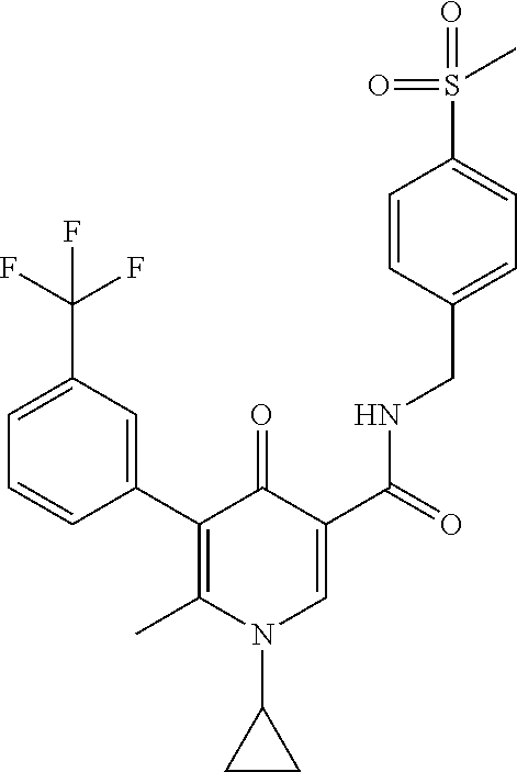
C1(C2=C(C)N(C3CC3)C=C(C(=O)NCC3=CC=C(S(=O)(=O)C)C=C3)C2=O)=CC(C(F)(F)F)=CC=C1
